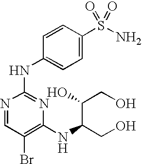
N1=CC(Br)=C(NC(CO)C(CO)O)N=C1NC1=CC=C(S(N)(=O)=O)C=C1
